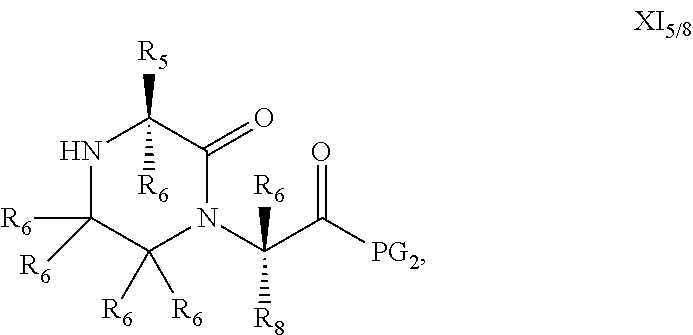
N1C([R6])([R6])C([R6])([R6])N(C(C([PG2])=O)([R8])[R6])C(=O)C1([R5])[R6]
